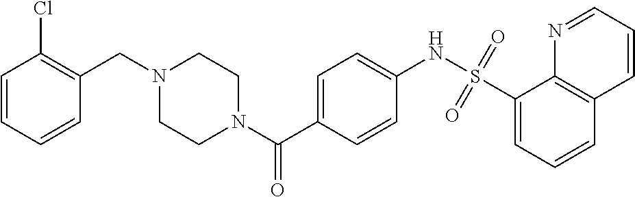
C(N1CCN(C(C2=CC=C(NS(C3=CC=CC4=C3N=CC=C4)(=O)=O)C=C2)=O)CC1)C1=C(Cl)C=CC=C1
